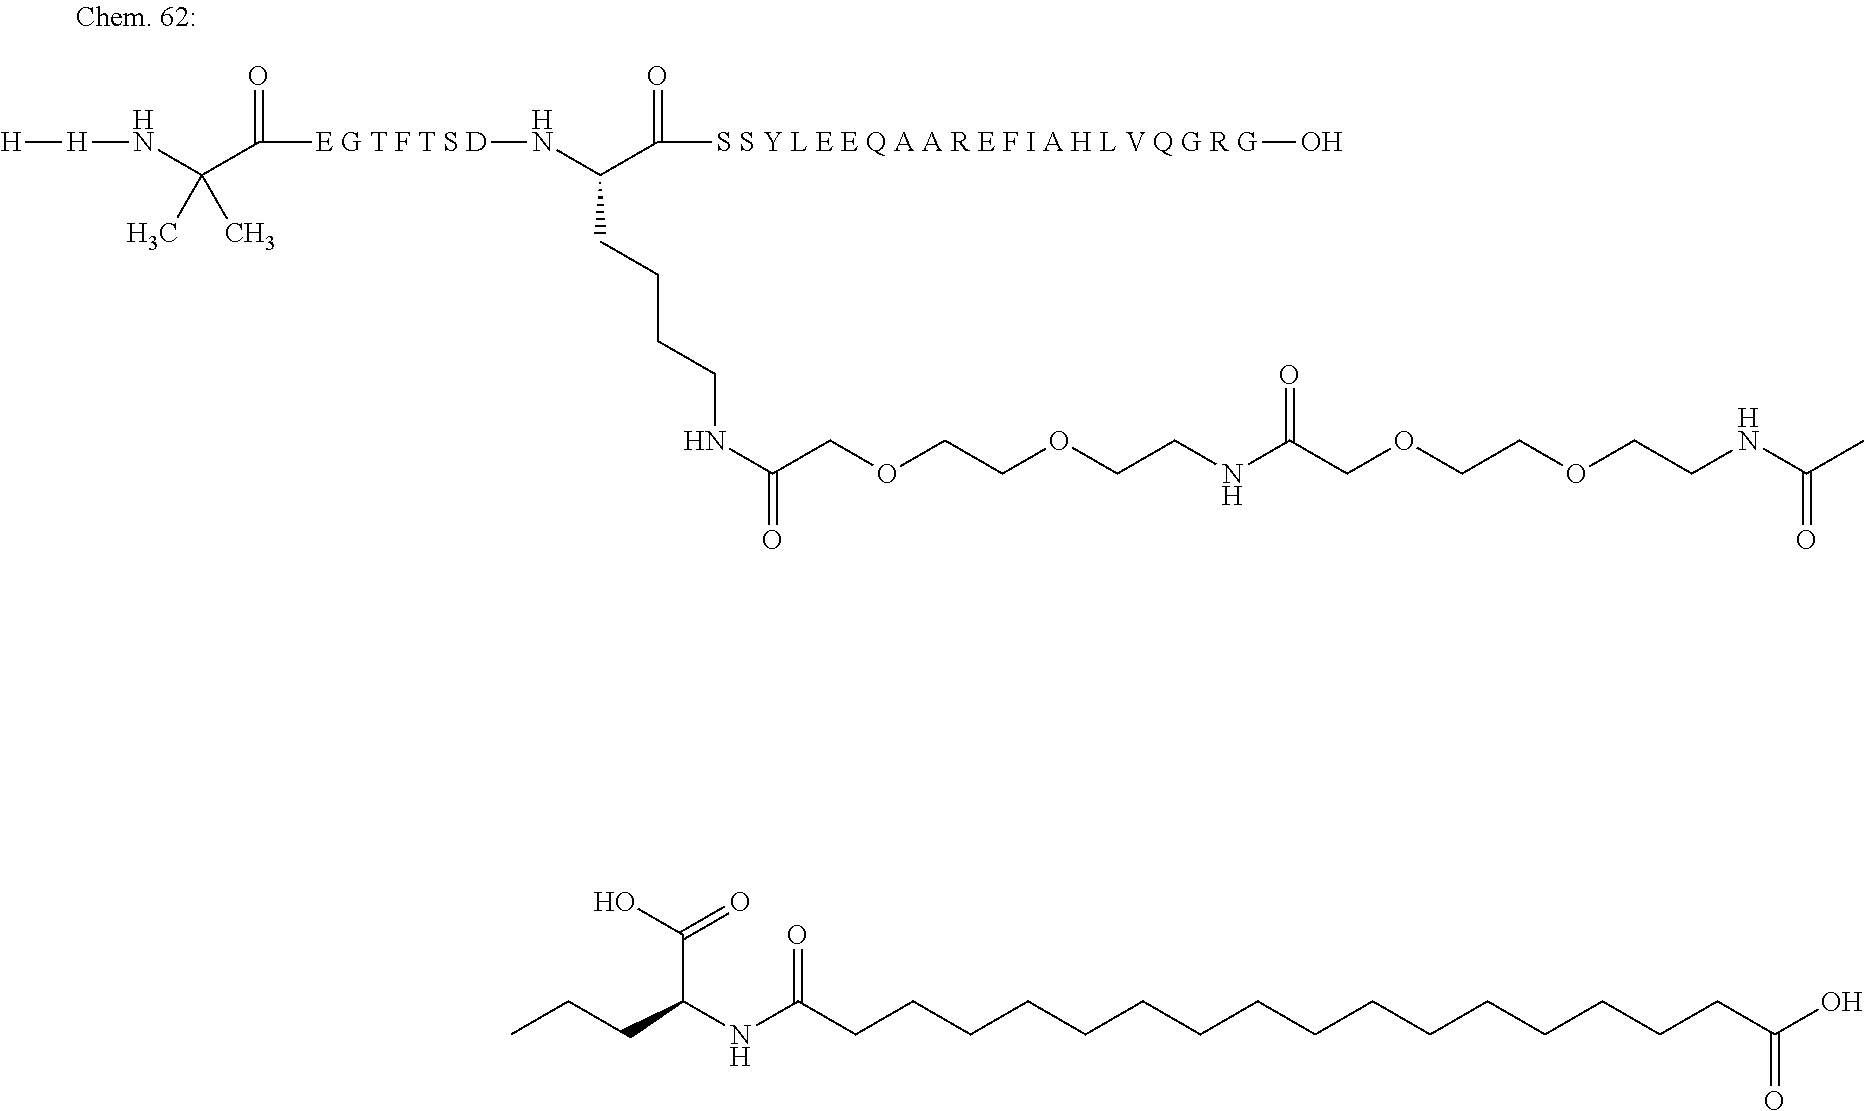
N(C(C([E G T F T S D]NC(C([S S Y L E E Q A A R E F I A H L V Q G R G]O)=O)CCCCNC(=O)COCCOCCNC(COCCOCCNC(C)=O)=O)=O)(C)C)[H][H].C(CCCCCCCCCCCCCCC(O)=O)CC(NC(CCC)C(O)=O)=O
